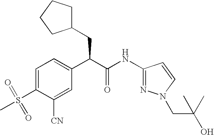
C1=C(S(=O)(C)=O)C([CN])=CC(C(C(NC2=NN(CC(O)(C)C)C=C2)=O)CC2CCCC2)=C1
